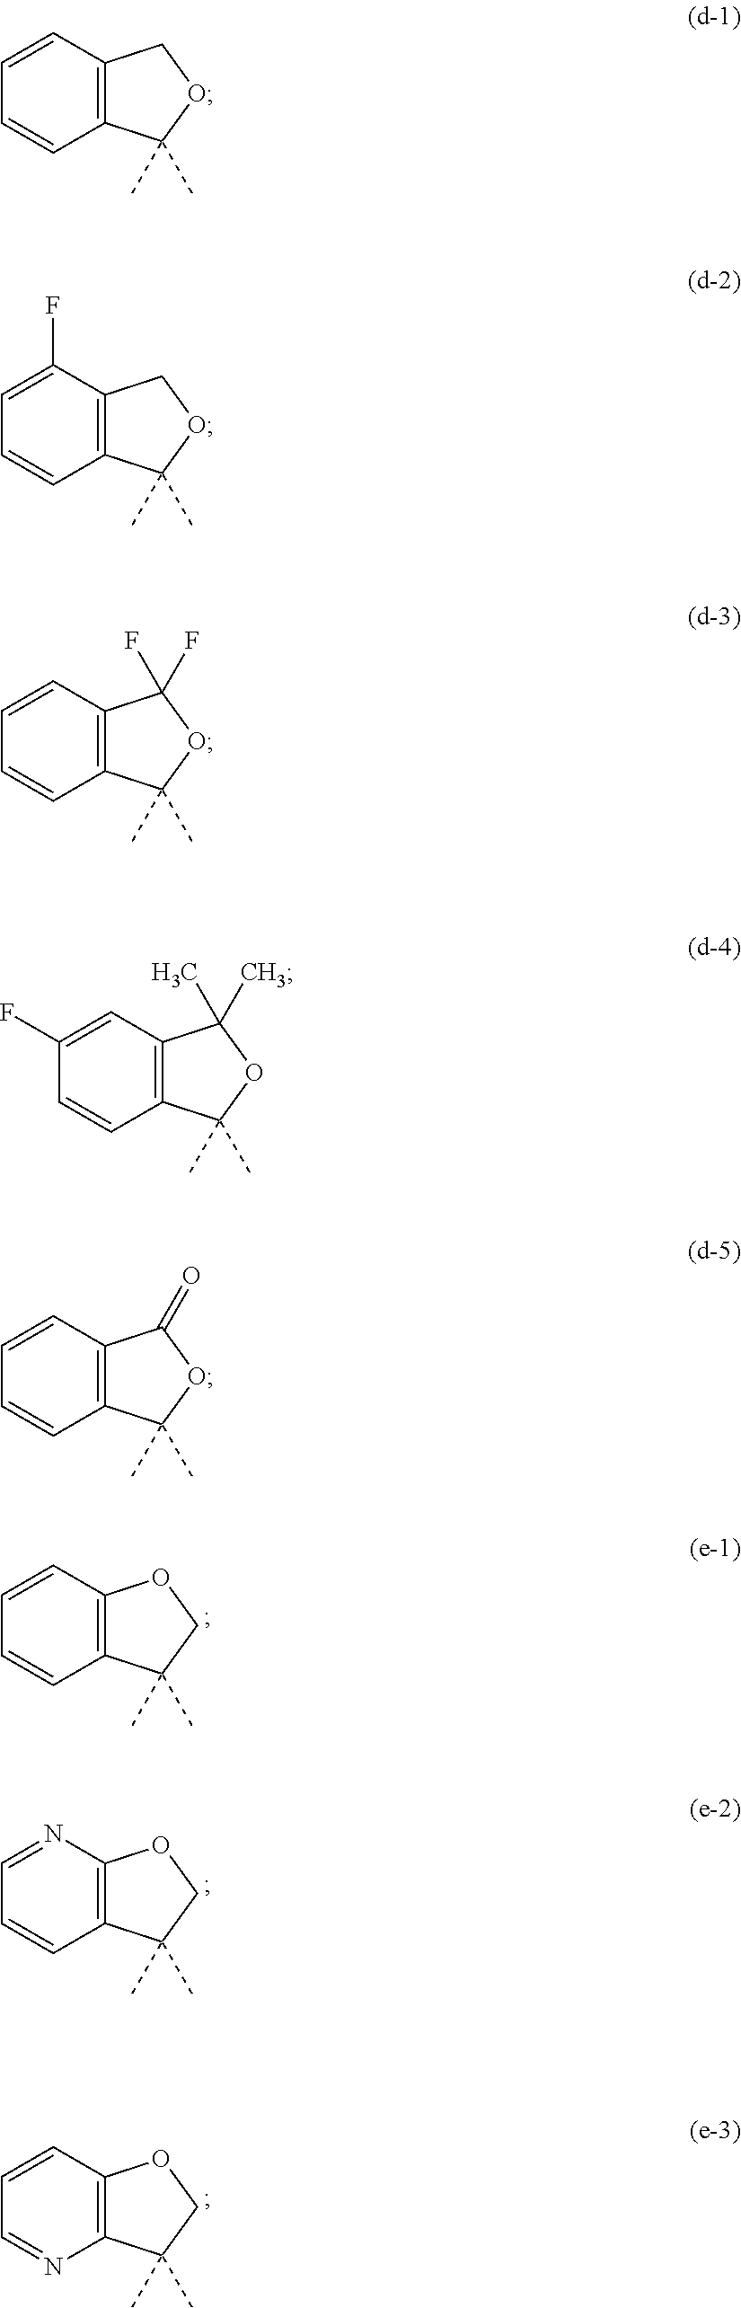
C1=CC2=C(C=C1)C(C)(C)CO2.C1=NC2=C(C=C1)C(C)(C)CO2.C1=CC2=C(N=C1)C(C)(C)CO2.C1=CC2=C(C=C1)C(C)(C)OC2.C1=C(F)C2=C(C=C1)C(C)(C)OC2.C1=CC2=C(C=C1)C(C)(C)OC2(F)F.C1(F)=CC2=C(C=C1)C(C)(C)OC2(C)C.C1=CC2=C(C=C1)C(C)(C)OC2=O
